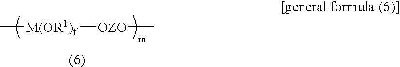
C[M(OR1)f][OZO]C
